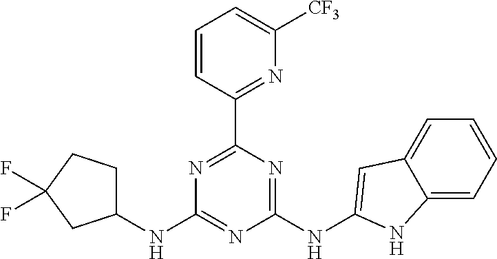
N1=C(C2=NC([CF3])=CC=C2)N=C(NC2=CC3=CC=CC=C3N2)N=C1NC1CCC(F)(F)C1
